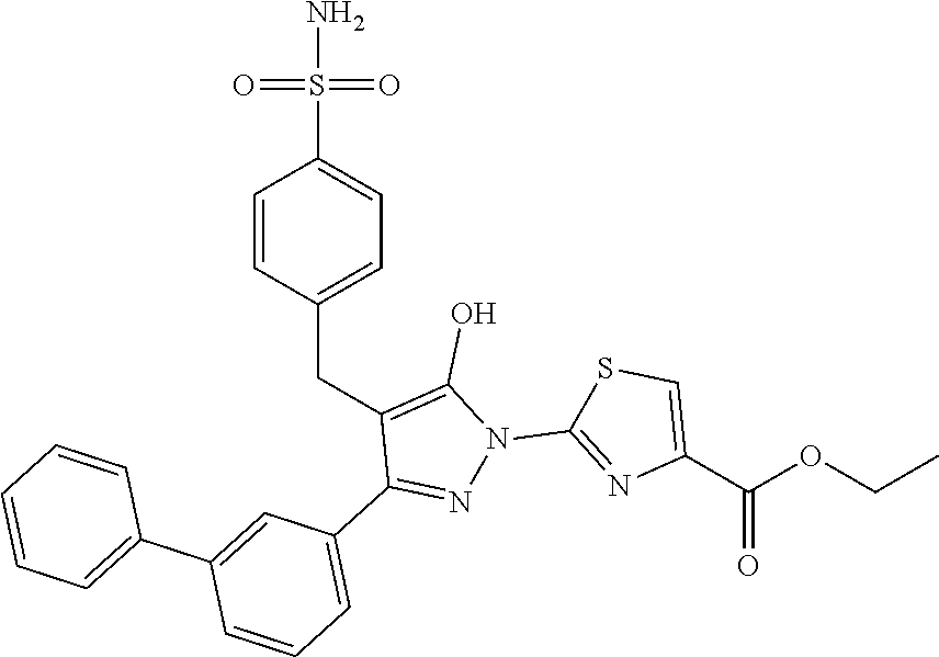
C(C1=CC=C(S(N)(=O)=O)C=C1)C1=C(O)N(C2=NC(C(=O)OCC)=CS2)N=C1C1=CC=CC(C2=CC=CC=C2)=C1
